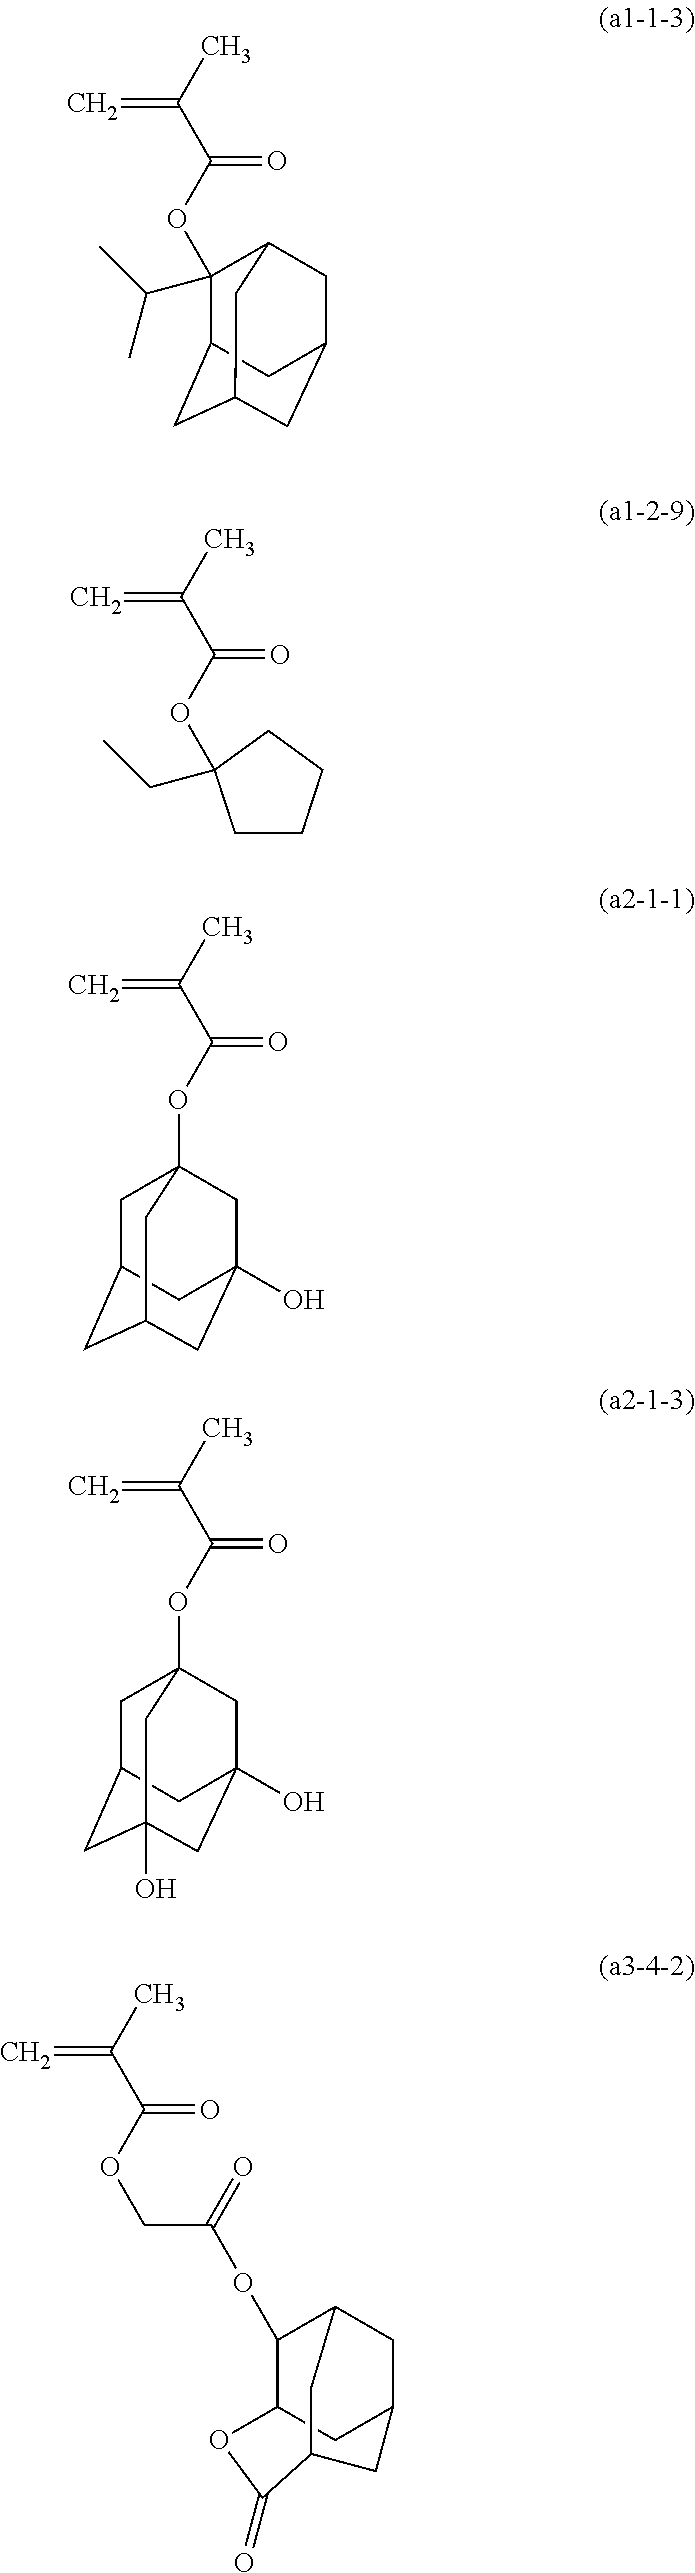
C=C(C)C(OC1(C(C)C)C2CC3CC(CC1C3)C2)=O.C=C(C)C(OC1(CC)CCCC1)=O.C=C(C)C(OC12CC3CC(CC(O)(C1)C3)C2)=O.C=C(C)C(OC12CC3CC(O)(CC(O)(C1)C3)C2)=O.C=C(C)C(OCC(=O)OC1C2CC3CC1CC(C3)C(=O)O2)=O
